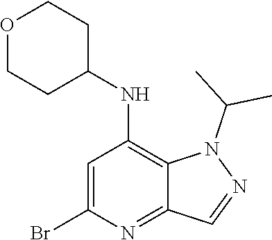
C1=C(Br)N=C2C(=C1NC1CCOCC1)N(C(C)C)N=C2
